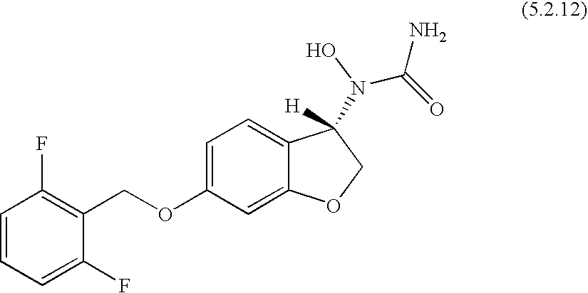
C1=CC=C(F)C(COC2=CC=C3C(=C2)OCC3(N(C(N)=O)O)[H])=C1F
